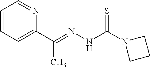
C1=CC=C(C(=NNC(N2CCC2)=S)C)N=C1
